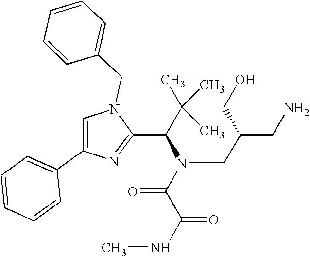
N1(CC2=CC=CC=C2)C=C(C2=CC=CC=C2)N=C1C(C(C)(C)C)N(C(C(NC)=O)=O)CC(CN)CO
